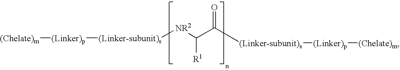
[(Linker-subunit)s]([NR2]C(C(=O)[(Linker-subunit)s][(Linker)p][(Chelate)m])[R1])[(Linker)p][(Chelate)m]
